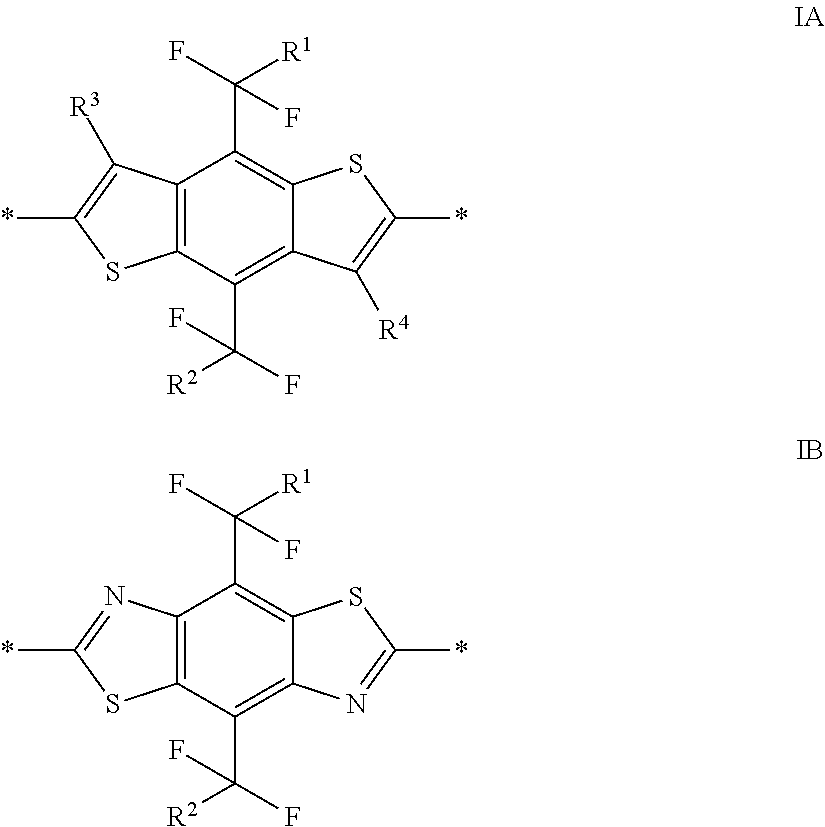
C12=C(C(C(F)([R2])F)=C3C(=C1C([R1])(F)F)SC(*)=C3[R4])SC(*)=C2[R3].C12=C(C(C(F)([R2])F)=C3C(=C1C([R1])(F)F)SC(*)=N3)SC(*)=N2
